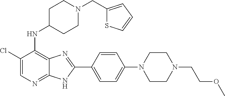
C1(Cl)=CN=C2C(=C1NC1CCN(CC3=CC=CS3)CC1)N=C(C1=CC=C(N3CCN(CCOC)CC3)C=C1)N2
